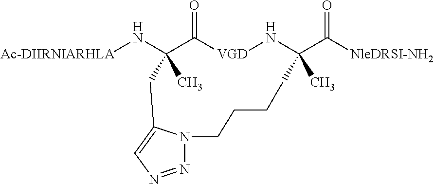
[Ac-DIIRNIARHLA]NC1(C)C(=O)[VGD]NC(C([NleDRSI-NH2])=O)(C)CCCCN2N=NC=C2C1
